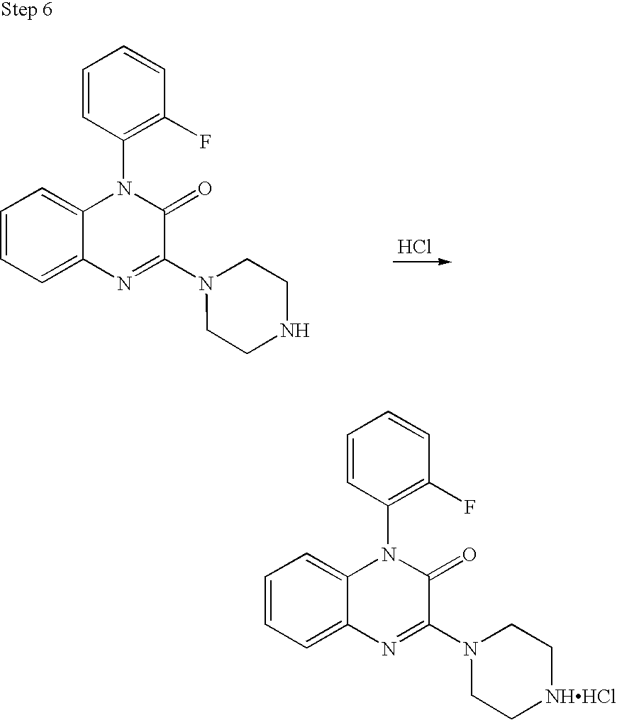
Cl.C1=CC=C2C(=C1)N(C1=C(F)C=CC=C1)C(=O)C(N1CCNCC1)=N2.C1=CC=C2C(=C1)N(C1=C(F)C=CC=C1)C(=O)C(N1CC[NHHCl]CC1)=N2
